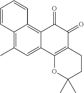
C12=C(C)C=C3C(=C1C=CC=C2)C(=O)C(=O)C1=C3OC(C)(C)CC1
